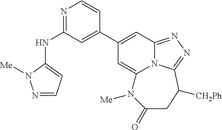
N(C1=NC=CC(C2=CC3=NN=C4N3C(=C2)N([Me])C(=O)CC4[CH2Ph])=C1)C1=CC=NN1[Me]
